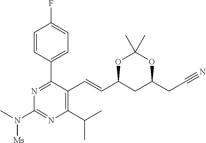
C1=CC(C2=NC(N(C)[Ms])=NC(C(C)C)=C2C=CC2CC(CC#N)OC(C)(C)O2)=CC=C1F
